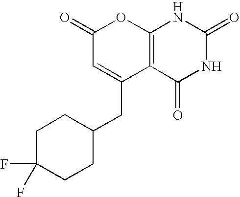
C12=C(C(=O)NC(=O)N1)C(CC1CCC(F)(F)CC1)=CC(=O)O2
